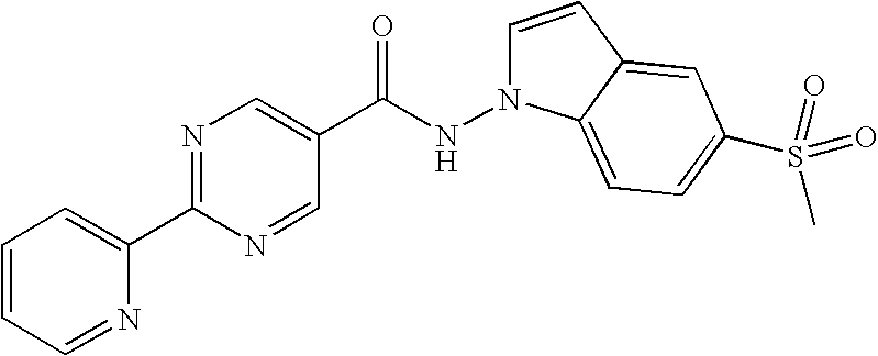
C1=CC=NC(C2=NC=C(C(NN3C=CC4=CC(S(=O)(C)=O)=CC=C34)=O)C=N2)=C1
